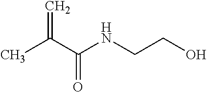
CC(C(NCCO)=O)=C
